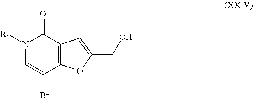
N1([R1])C=C(Br)C2=C(C1=O)C=C(CO)O2
